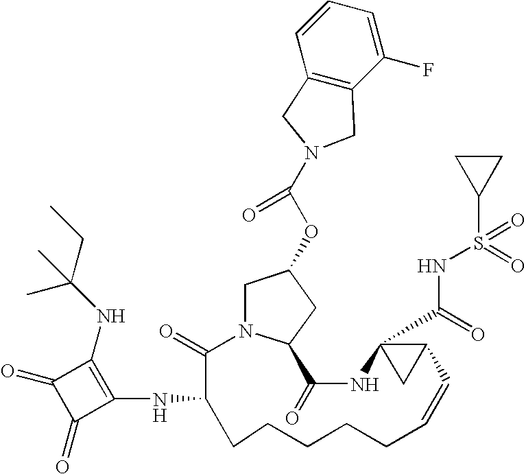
C1N2C(CC1OC(N1CC3=C(C(F)=CC=C3)C1)=O)C(=O)NC1(C(=O)NS(=O)(C3CC3)=O)CC1C=CCCCCCC(NC1=C(NC(CC)(C)C)C(=O)C1=O)C2=O
